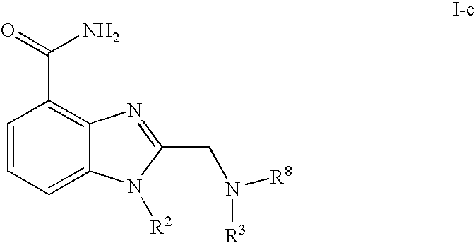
C1=CC=C2C(=C1C(=O)N)N=C(CN([R3])[R8])N2[R2]
